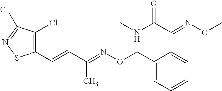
C1(C=CC(=NOCC2=CC=CC=C2C(=NOC)C(NC)=O)C)=C(Cl)C(Cl)=NS1
